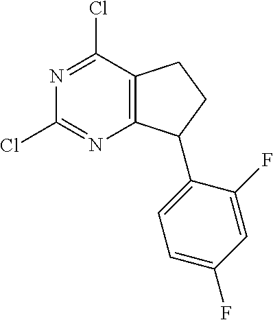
ClC1=NC2=C(C(Cl)=N1)CCC2C1=CC=C(F)C=C1F
